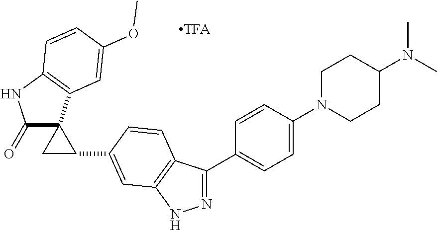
C1(=O)C2(C3=C(N1)C=CC(OC)=C3)CC2C1=CC2=C(C(C3=CC=C(N4CCC(N(C)C)CC4)C=C3)=NN2)C=C1
